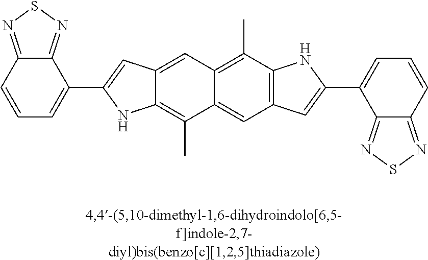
C1=CC2=NSN=C2C(C2=CC3=CC4=C(C)C5=C(C=C4C(C)=C3N2)C=C(C2=CC=CC3=NSN=C23)N5)=C1
